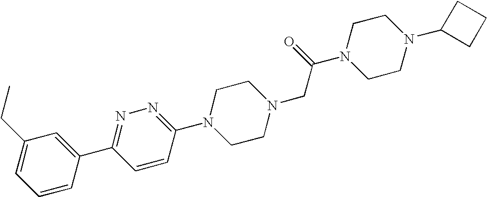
N1=C(C2=CC(CC)=CC=C2)C=CC(N2CCN(CC(N3CCN(C4CCC4)CC3)=O)CC2)=N1
